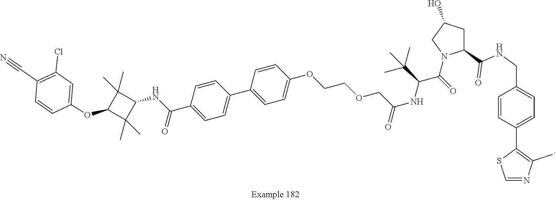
C1(C#N)=C(Cl)C=C(OC2C(C)(C)C(NC(=O)C3=CC=C(C4=CC=C(OCCOCC(=O)NC(C(N5C(C(NCC6=CC=C(C7=C(C)N=CS7)C=C6)=O)CC(O)C5)=O)C(C)(C)C)C=C4)C=C3)C2(C)C)C=C1
